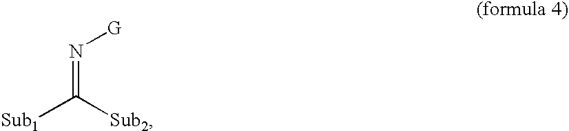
[Sub1]C([Sub2])=N[G]
